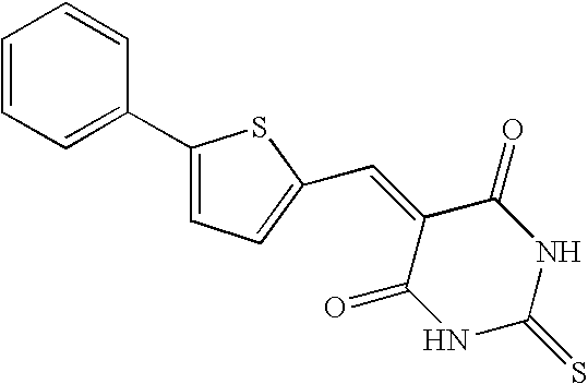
C1=CC=C(C2=CC=C(C=C3C(=O)NC(=S)NC3=O)S2)C=C1
